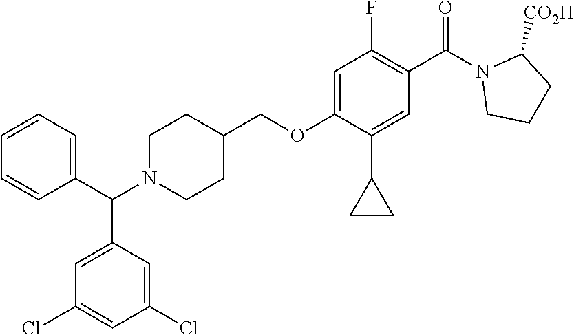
C(OC1=CC(F)=C(C(N2CCCC2[CO2H])=O)C=C1C1CC1)C1CCN(C(C2=CC=CC=C2)C2=CC(Cl)=CC(Cl)=C2)CC1
